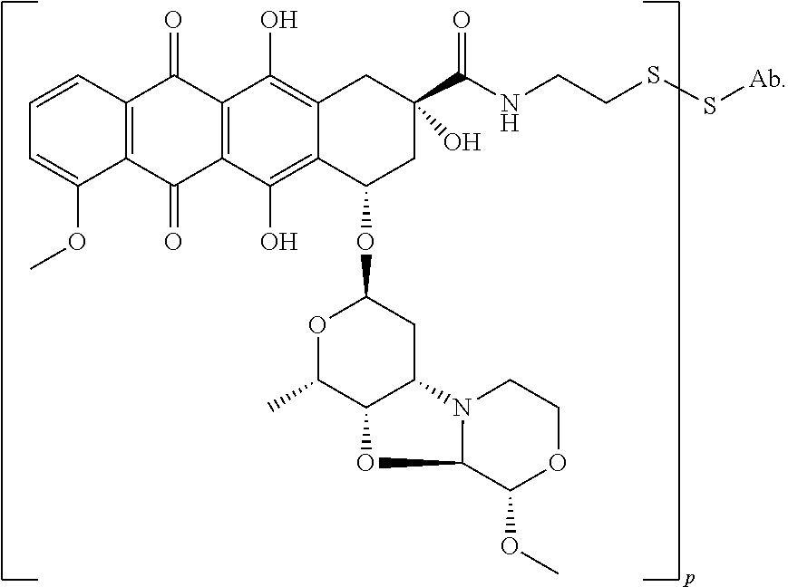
C1=CC2=C(C(OC)=C1)C(=O)C1=C(C2=O)C(O)=C2C(=C1O)C(OC1OC(C)C3C(C1)N1C(O3)C(OC)OCC1)CC(C(=O)NCCSS[Ab])(O)C2
